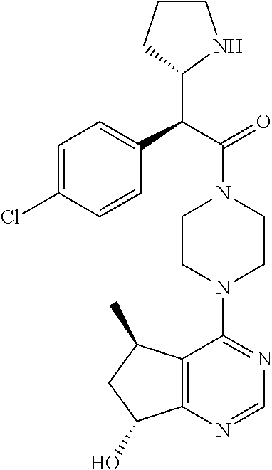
C12=C(N=CN=C1N1CCN(C(=O)C(C3NCCC3)C3=CC=C(Cl)C=C3)CC1)C(O)CC2C
